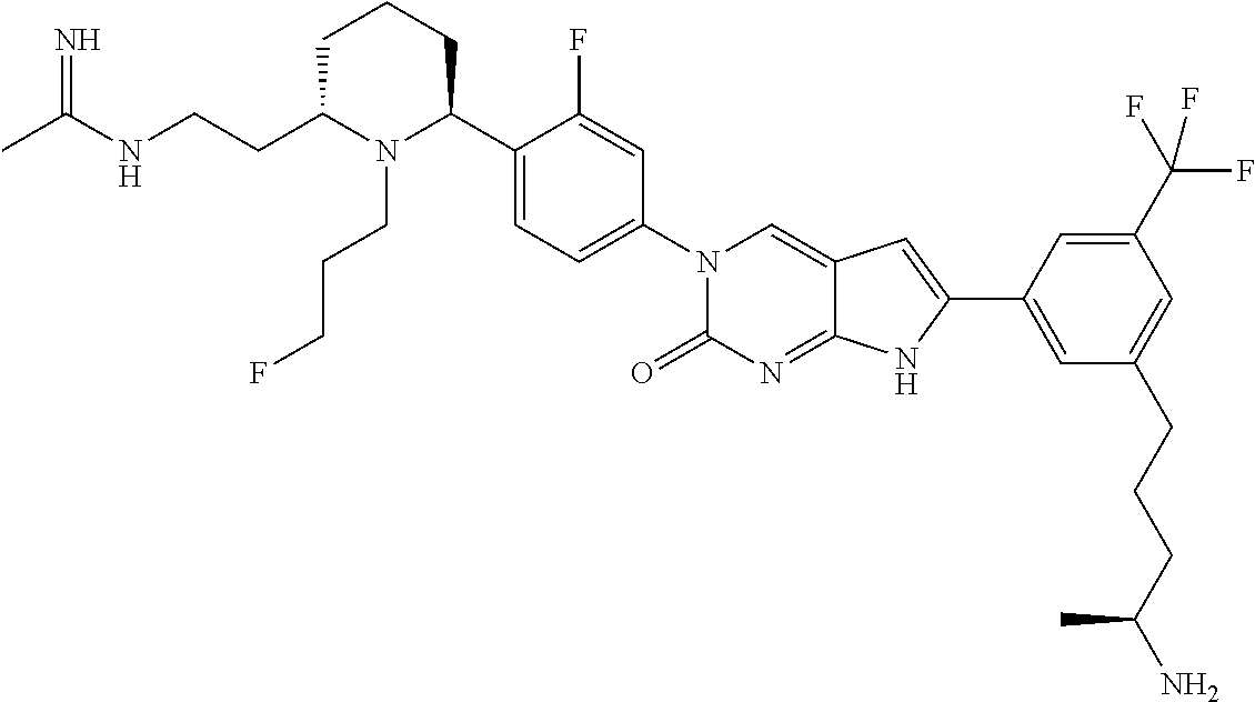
C1C(CCNC(C)=N)N(CCCF)C(C2=CC=C(N3C(=O)N=C4C(=C3)C=C(C3=CC(CCCC(N)C)=CC(C(F)(F)F)=C3)N4)C=C2F)CC1
